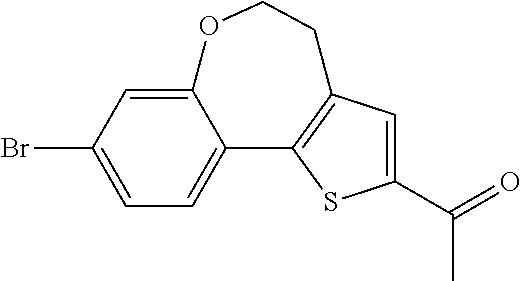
C12=CC=C(Br)C=C1OCCC1=C2SC(C(=O)C)=C1
